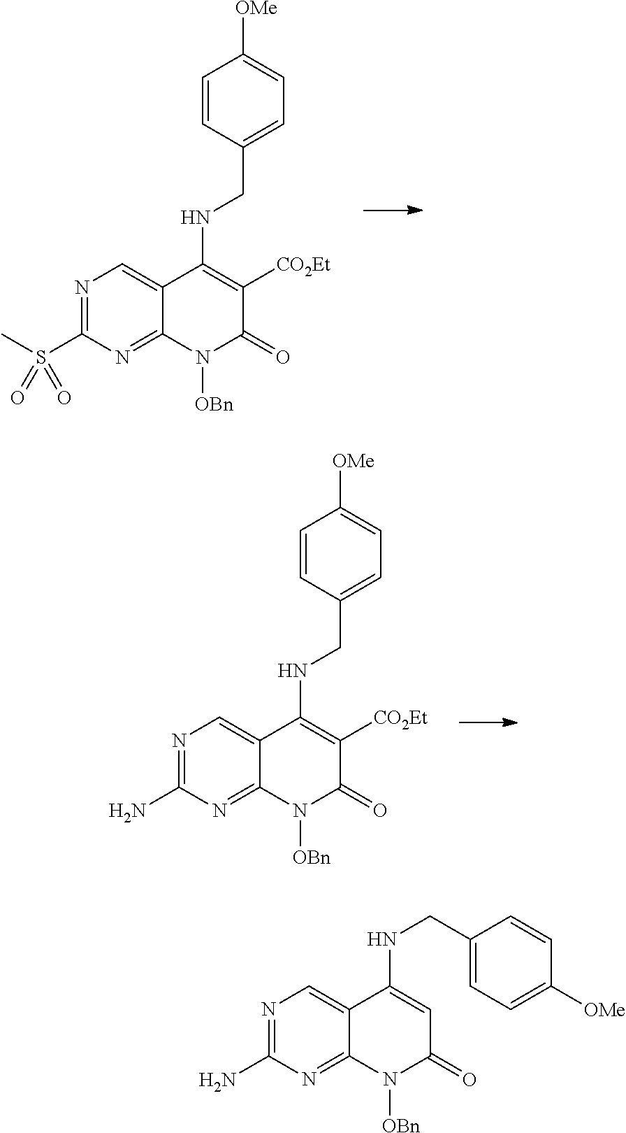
N1=C(S(C)(=O)=O)N=C2C(=C1)C(NCC1=CC=C([OMe])C=C1)=C([CO2Et])C(=O)N2[OBn].N1=C(N)N=C2C(=C1)C(NCC1=CC=C([OMe])C=C1)=C([CO2Et])C(=O)N2[OBn].N1=C(N)N=C2C(=C1)C(NCC1=CC=C([OMe])C=C1)=CC(=O)N2[OBn]
